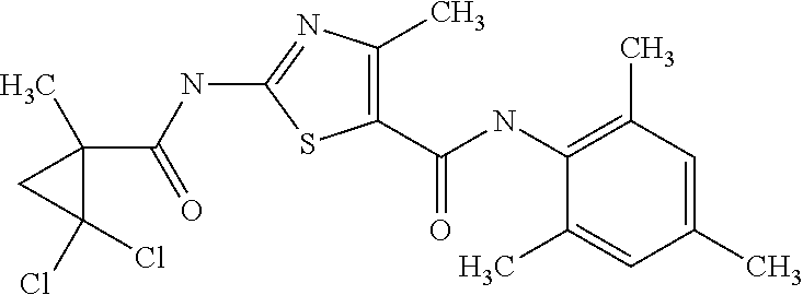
C1(Cl)(Cl)C(C)(C(NC2=NC(C)=C(C(NC3=C(C)C=C(C)C=C3C)=O)S2)=O)C1
